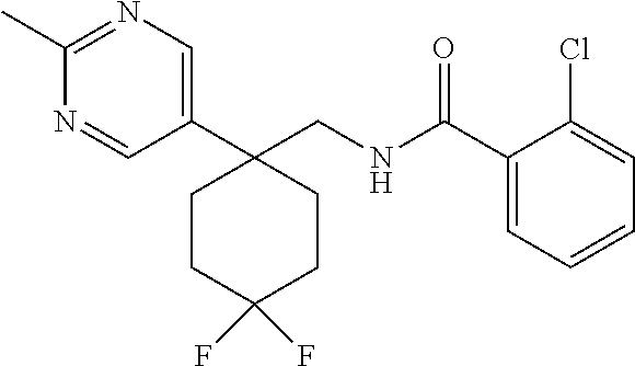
C1(C)=NC=C(C2(CNC(C3=CC=CC=C3Cl)=O)CCC(F)(F)CC2)C=N1
